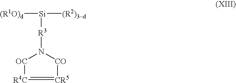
[(R1O)d][Si]([(R2)3d])[R3]N1[CO][CR5]=[R4C][OC]1
